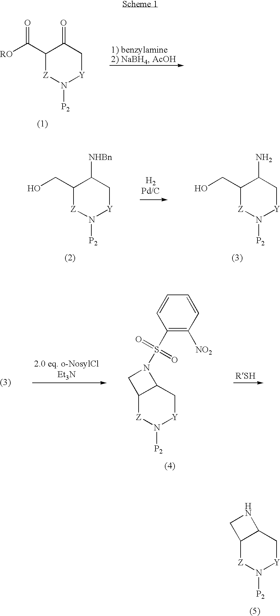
C12[Z]N([P2])[Y]CC1NC2.C1(C([RO])=O)[Z]N([P2])[Y]CC1=O.C1(CO)[Z]N([P2])[Y]CC1[NHBn].C1(CO)[Z]N([P2])[Y]CC1N.C1=CC([NO2])=C(S(N2C3C([Z]N([P2])[Y]C3)C2)(=O)=O)C=C1
